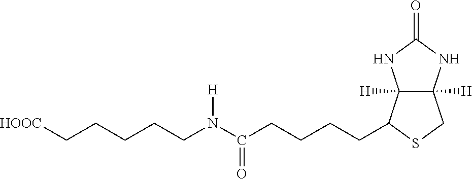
C12([H])C([H])(C(CCCCC(=O)N([H])CCCCC[HOOC])SC1)NC(=O)N2
